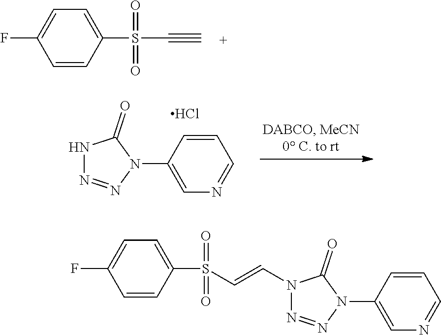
C1=CC(S(=O)(=O)C#C)=CC=C1F.N1N=NN(C2=CN=CC=C2)C1=O.Cl.C1=CC(S(=O)(=O)C=CN2N=NN(C3=CN=CC=C3)C2=O)=CC=C1F
